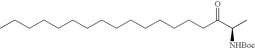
CCCCCCCCCCCCCCCC(C([NHBoc])C)=O
